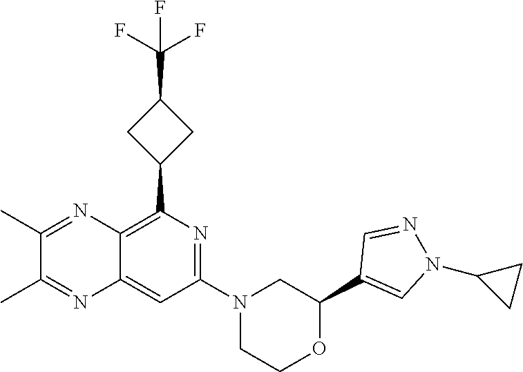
C1(C2=C3C(=CC(N4CCOC(C5=CN(C6CC6)N=C5)C4)=N2)N=C(C)C(C)=N3)CC(C(F)(F)F)C1
